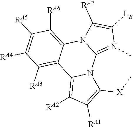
C1([RA5])=C([RA4])C([RA3])=C2C(=C1[RA6])N1C(=N(C)C([LB])=C1[RA7])N1C2=C([RA2])C([RA1])=C1[X]C
